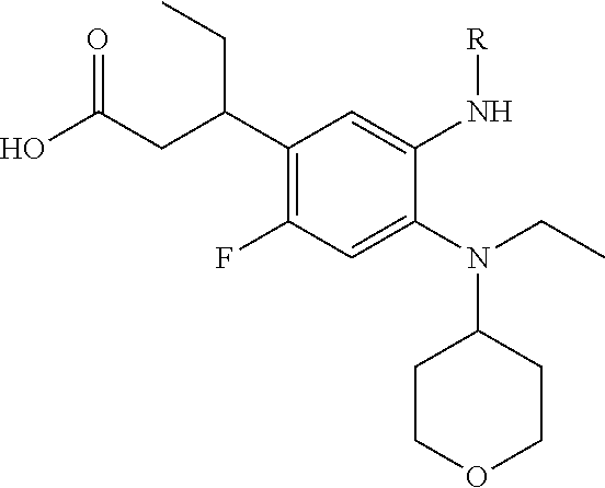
C1(C(CC(O)=O)CC)=C(F)C=C(N(CC)C2CCOCC2)C(N[R])=C1
